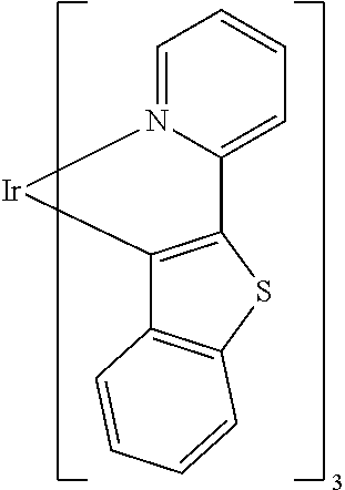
C12=C(SC3=C1C=CC=C3)C1=CC=CC=N1[Ir]2
